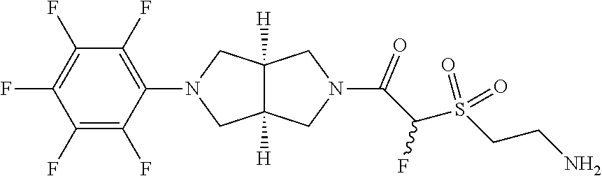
C12([H])C([H])(CN(C3=C(F)C(F)=C(F)C(F)=C3F)C1)CN(C(C(S(CCN)(=O)=O)F)=O)C2
